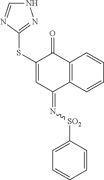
C1(SC2=NNC=N2)=CC(=N[SO2]C2=CC=CC=C2)C2=C(C1=O)C=CC=C2
